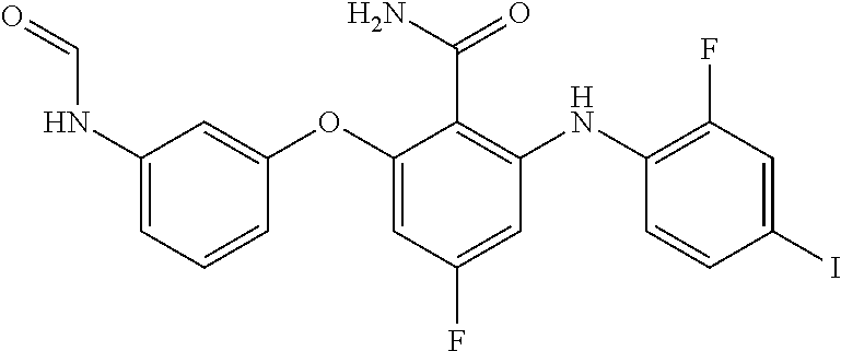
N(C1=CC=CC(OC2=CC(F)=CC(NC3=C(F)C=C(I)C=C3)=C2C(=O)N)=C1)C=O
